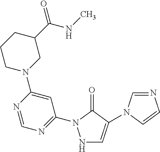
N1C=C(N2C=NC=C2)C(=O)N1C1=NC=NC(N2CC(C(NC)=O)CCC2)=C1
